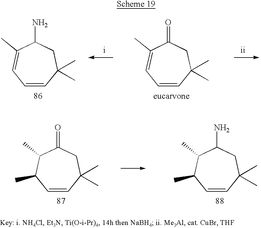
C1=CC(C)(C)CC(N)C(C)=C1.C1=CC(C)(C)CC(=O)C(C)=C1.C1=CC(C)(C)CC(=O)C(C)C1C.C1=CC(C)(C)CC(N)C(C)C1C
